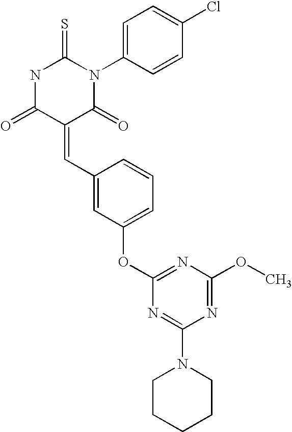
N1C(=O)C(=CC2=CC(OC3=NC(OC)=NC(N4CCCCC4)=N3)=CC=C2)C(=O)N(C2=CC=C(Cl)C=C2)C1=S
